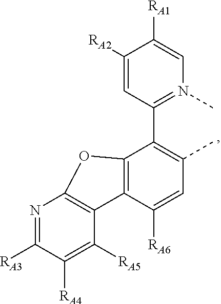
C1=C([RA2])C([RA1])=CN(C)=C1C1=C(C)C=C([RA6])C2=C1OC1=C2C([RA5])=C([RA4])C([RA3])=N1
